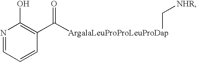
N1=CC=CC(C([ArgalaLeuProProLeuProDap]C[NHR])=O)=C1O
